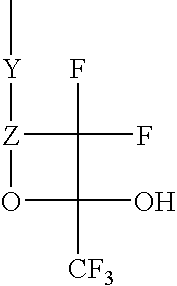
FC1(F)[Z]([Y]C)OC1(O)[CF3]
